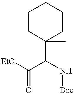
[EtO]C(C(N[Boc])C1(C)CCCCC1)=O
